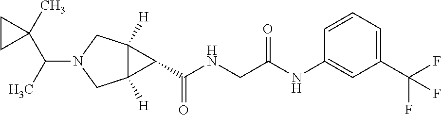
C12([H])C([H])(CN(C(C)C3(C)CC3)C1)C2C(NCC(NC1=CC(C(F)(F)F)=CC=C1)=O)=O
